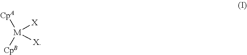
[M]([CpA])([X])([X])[CpB]
